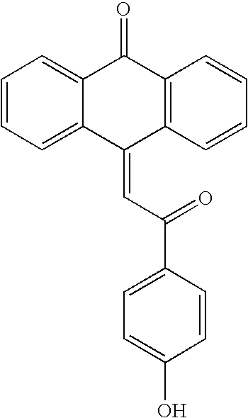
C12=CC=CC=C1C(=CC(=O)C1=CC=C(O)C=C1)C1=C(C2=O)C=CC=C1
